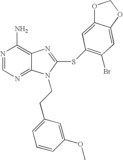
N1=CN=C2C(=C1N)N=C(SC1=C(Br)C=C3C(=C1)OCO3)N2CCC1=CC=CC(OC)=C1
